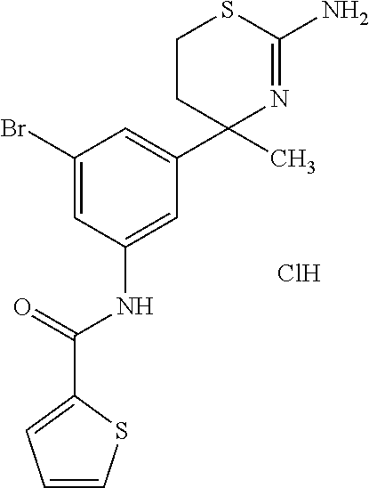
C1(C2(C)N=C(N)SCC2)=CC(Br)=CC(NC(=O)C2=CC=CS2)=C1.Cl
